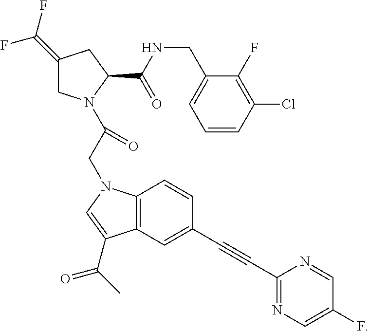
C1(=C(F)F)CN(C(CN2C3=C(C(C(C)=O)=C2)C=C(C#CC2=NC=C(F)C=N2)C=C3)=O)C(C(NCC2=CC=CC(Cl)=C2F)=O)C1
